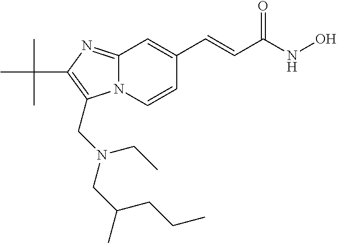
N12C(=NC(C(C)(C)C)=C1CN(CC(C)CCC)CC)C=C(C=CC(NO)=O)C=C2
